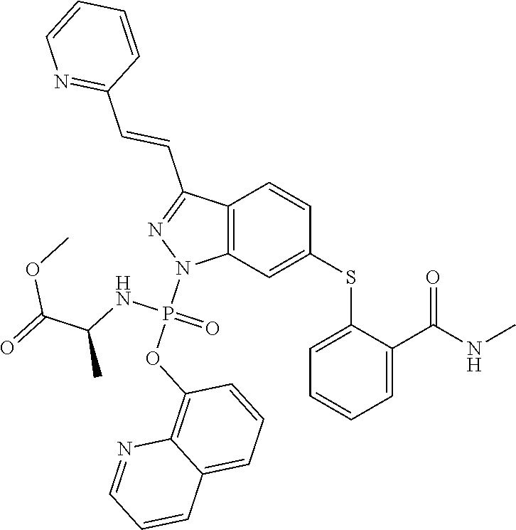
C1(SC2=CC3=C(C=C2)C(C=CC2=NC=CC=C2)=NN3P(OC2=C3C(=CC=C2)C=CC=N3)(NC(C)C(=O)OC)=O)=CC=CC=C1C(NC)=O
